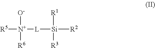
[N+]([R5])([L][Si]([R1])([R3])[R2])([O-])[R6]
